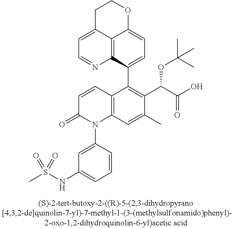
C1C2=CC=NC3=C2C(=CC=C3C2=C(C(C(=O)O)OC(C)(C)C)C(C)=CC3=C2C=CC(=O)N3C2=CC(NS(C)(=O)=O)=CC=C2)OC1
